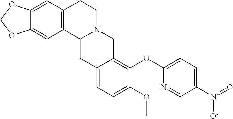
C12=CC3=C(C=C1OCO2)C1N(CC3)CC2=C(OC3=CC=C([N+](=O)[O-])C=N3)C(OC)=CC=C2C1
